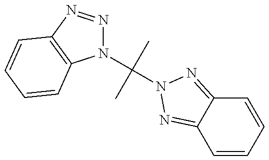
N1(C(C)(C)N2N=C3C=CC=CC3=N2)N=NC2=C1C=CC=C2
